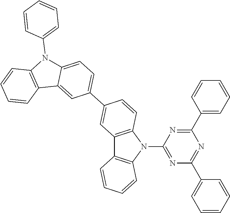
C12=C(N(C3=NC(C4=CC=CC=C4)=NC(C4=CC=CC=C4)=N3)C3=C1C=CC=C3)C=CC(C1=CC=C3C(=C1)C1=C(N3C3=CC=CC=C3)C=CC=C1)=C2
